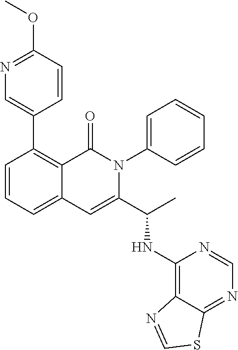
C1(C2=CN=C(OC)C=C2)=C2C(=CC=C1)C=C(C(C)NC1=C3C(=NC=N1)SC=N3)N(C1=CC=CC=C1)C2=O
